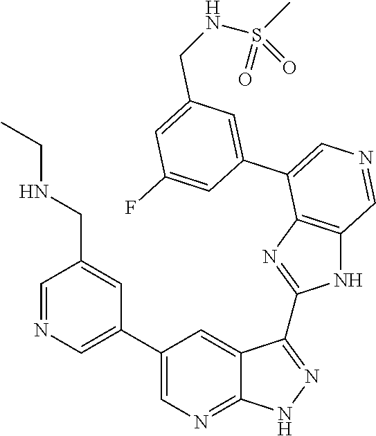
C1=C(C2=CN=CC3=C2N=C(C2=NNC4=NC=C(C5=CN=CC(CNCC)=C5)C=C42)N3)C=C(F)C=C1CNS(=O)(C)=O
